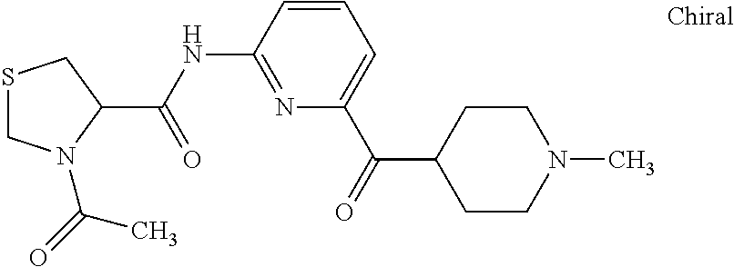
C1(C(NC2=NC(C(C3CCN(C)CC3)=O)=CC=C2)=O)CSCN1C(=O)C
